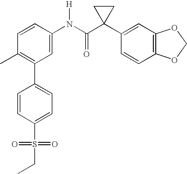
C1(N(C(C2(C3=CC4=C(C=C3)OCO4)CC2)=O)[H])=CC(C2=CC=C(S(CC)(=O)=O)C=C2)=C(C)C=C1
